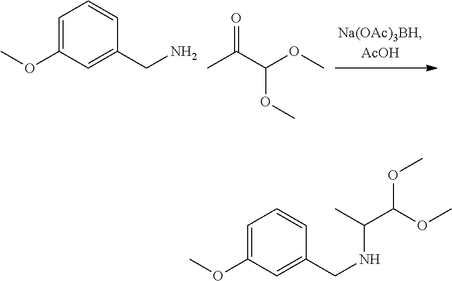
C1=C(OC)C=C(CN)C=C1.O=C(C(OC)OC)C.C1=C(OC)C=C(CNC(C(OC)OC)C)C=C1
